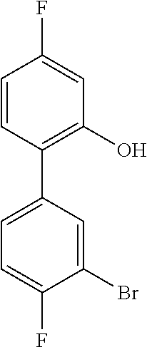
C1=CC(C2=CC=C(F)C(Br)=C2)=C(O)C=C1F
